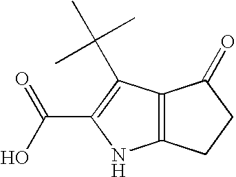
C12=C(C(C(C)(C)C)=C(C(O)=O)N1)C(=O)CC2
